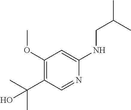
C1(OC)=C(C(C)(C)O)C=NC(NCC(C)C)=C1
